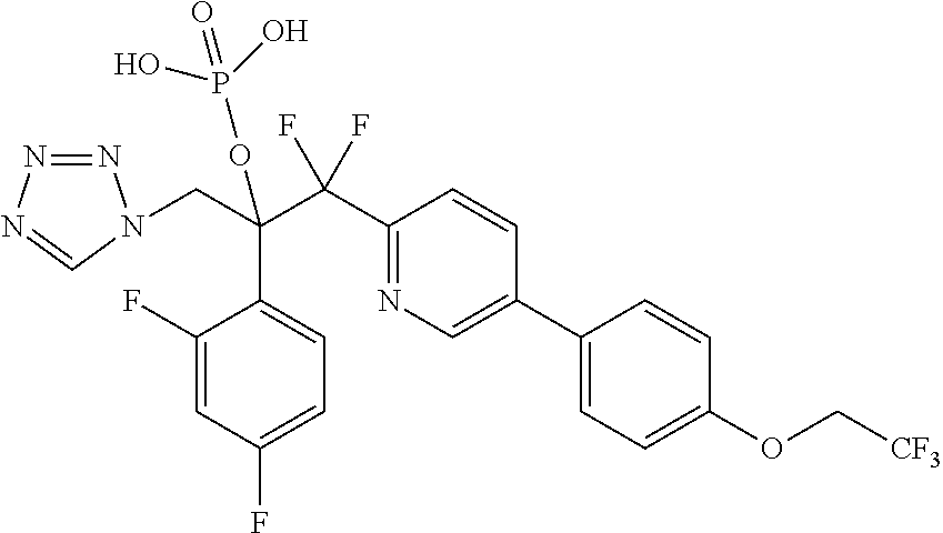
C1(F)=CC(F)=CC=C1C(CN1N=NN=C1)(C(C1=NC=C(C2=CC=C(OC[CF3])C=C2)C=C1)(F)F)OP(=O)(O)O
